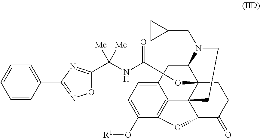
C12CC3=CC=C(O[R1])C4=C3C3(C1(OC(NC(C1=NC(C5=CC=CC=C5)=NO1)([Me])[Me])=O)CCC(=O)C3O4)CCN2CC1CC1
